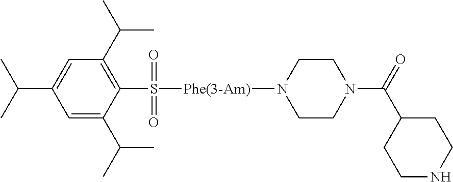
C1(C(C)C)=CC(C(C)C)=C(S(=O)(=O)[Phe(3-Am)]N2CCN(C(=O)C3CCNCC3)CC2)C(C(C)C)=C1
